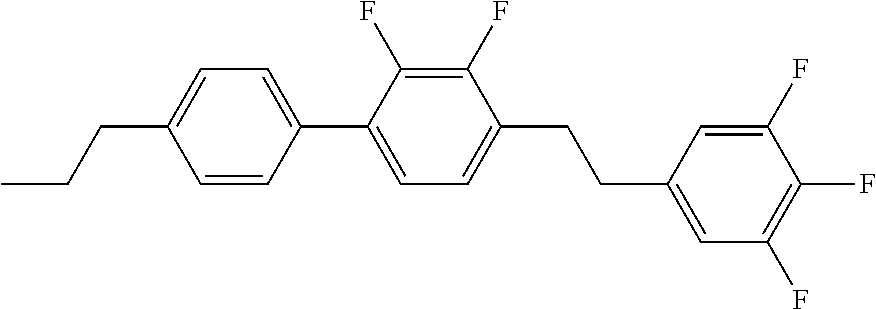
C1=CC(C2=CC=C(CCC3=CC(F)=C(F)C(F)=C3)C(F)=C2F)=CC=C1CCC
